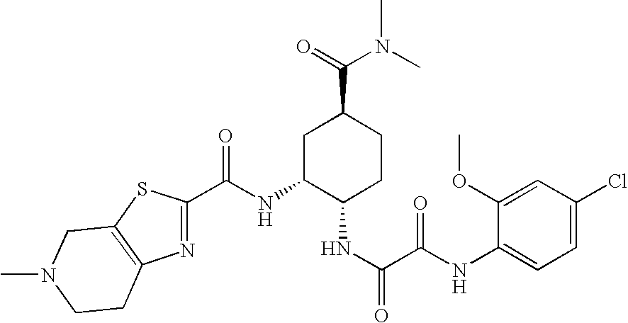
C(NC1C(NC(C(=O)NC2=CC=C(Cl)C=C2OC)=O)CCC(C(N(C)C)=O)C1)(=O)C1=NC2=C(S1)CN(C)CC2
